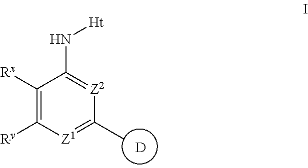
[D].C1([Rx])=C([Ry])[Z1]=C(C)[Z2]=C1N[Ht]
